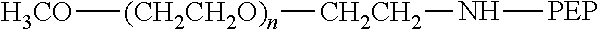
[H3CO][(CH2CH2O)n][CH2CH2]N[PEP]
